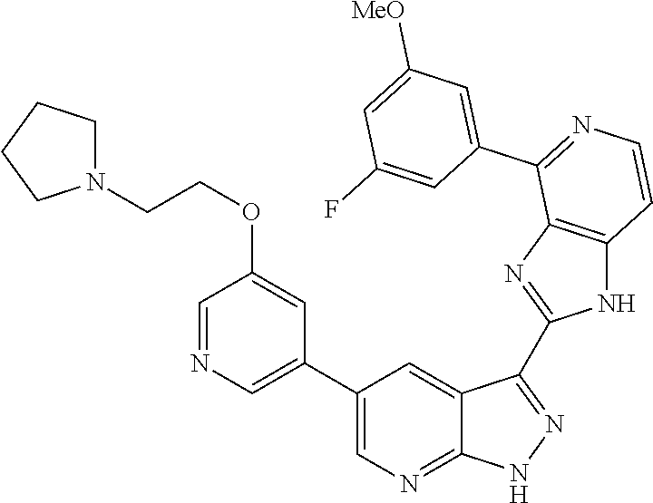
C1=NC=C(C2=CN=C3C(=C2)C(C2=NC4=C(N2)C=CN=C4C2=CC([MeO])=CC(F)=C2)=NN3)C=C1OCCN1CCCC1
